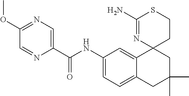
C1(NC(C2=CN=C(OC)C=N2)=O)=CC=C2C(=C1)C1(CC(C)(C)C2)CCSC(N)=N1
